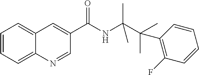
C1=CC=C2C(=C1)C=C(C(NC(C(C)(C)C1=C(F)C=CC=C1)(C)C)=O)C=N2
